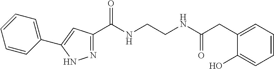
C1(C(NCCNC(CC2=CC=CC=C2O)=O)=O)=NNC(C2=CC=CC=C2)=C1
